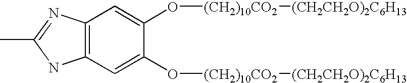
C12=C(C=C(O[(CH2)10CO2][(CH2CH2O)2C6H13])C(O[(CH2)10CO2][(CH2CH2O)2C6H13])=C1)NC(C)=N2
